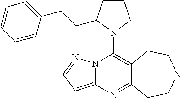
N12C(=CC=N1)N=C1C(=C2N2CCCC2CCC2=CC=CC=C2)CCNCC1
